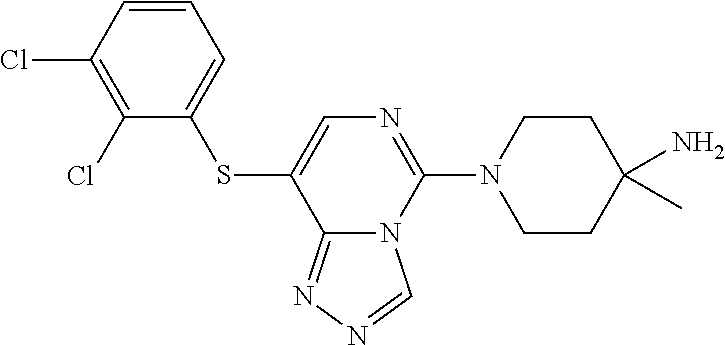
C1(Cl)=C(Cl)C=CC=C1SC1=CN=C(N2CCC(N)(C)CC2)N2C1=NN=C2
